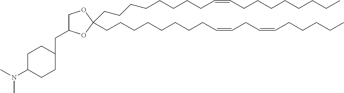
C1OC(CCCCCCCCC=CCCCCCCCC)(CCCCCCCCC=CCC=CCCCCC)OC1CC1CCC(N(C)C)CC1
